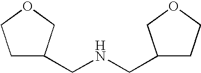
C1C(CNCC2CCOC2)COC1
